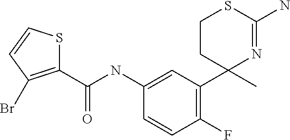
C1(C(NC2=CC(C3(C)N=C(N)SCC3)=C(F)C=C2)=O)=C(Br)C=CS1
